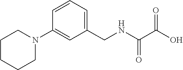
C1CCCN(C2=CC(CNC(=O)C(=O)O)=CC=C2)C1
